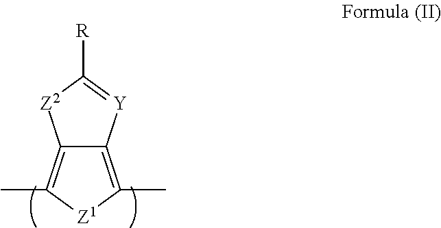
C12=C(C)[Z1]C(C)=C1[Y]=C([R])[Z2]2
